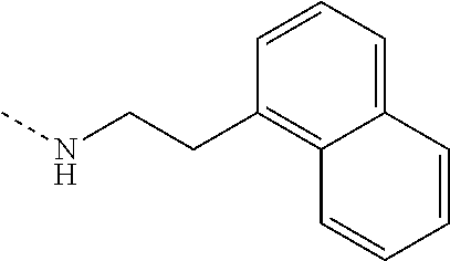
C12=CC=CC(CCNC)=C1C=CC=C2
